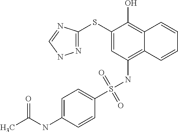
N1=C(SC2=CC(NS(C3=CC=C(NC(C)=O)C=C3)(=O)=O)=C3C(=C2O)C=CC=C3)N=CN1
